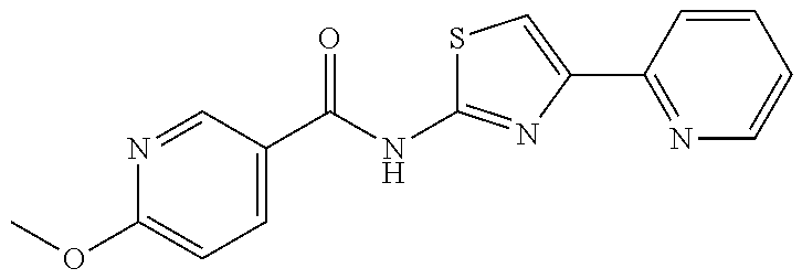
S1C=C(C2=NC=CC=C2)N=C1NC(C1=CC=C(OC)N=C1)=O
